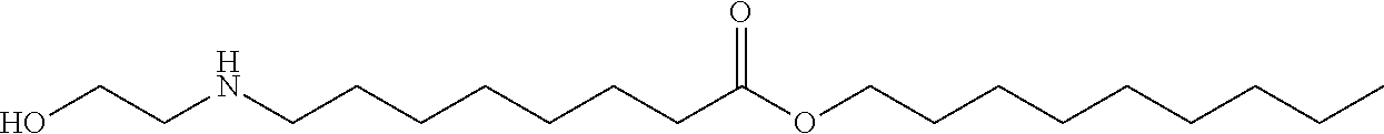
OCCNCCCCCCCC(OCCCCCCCCC)=O
